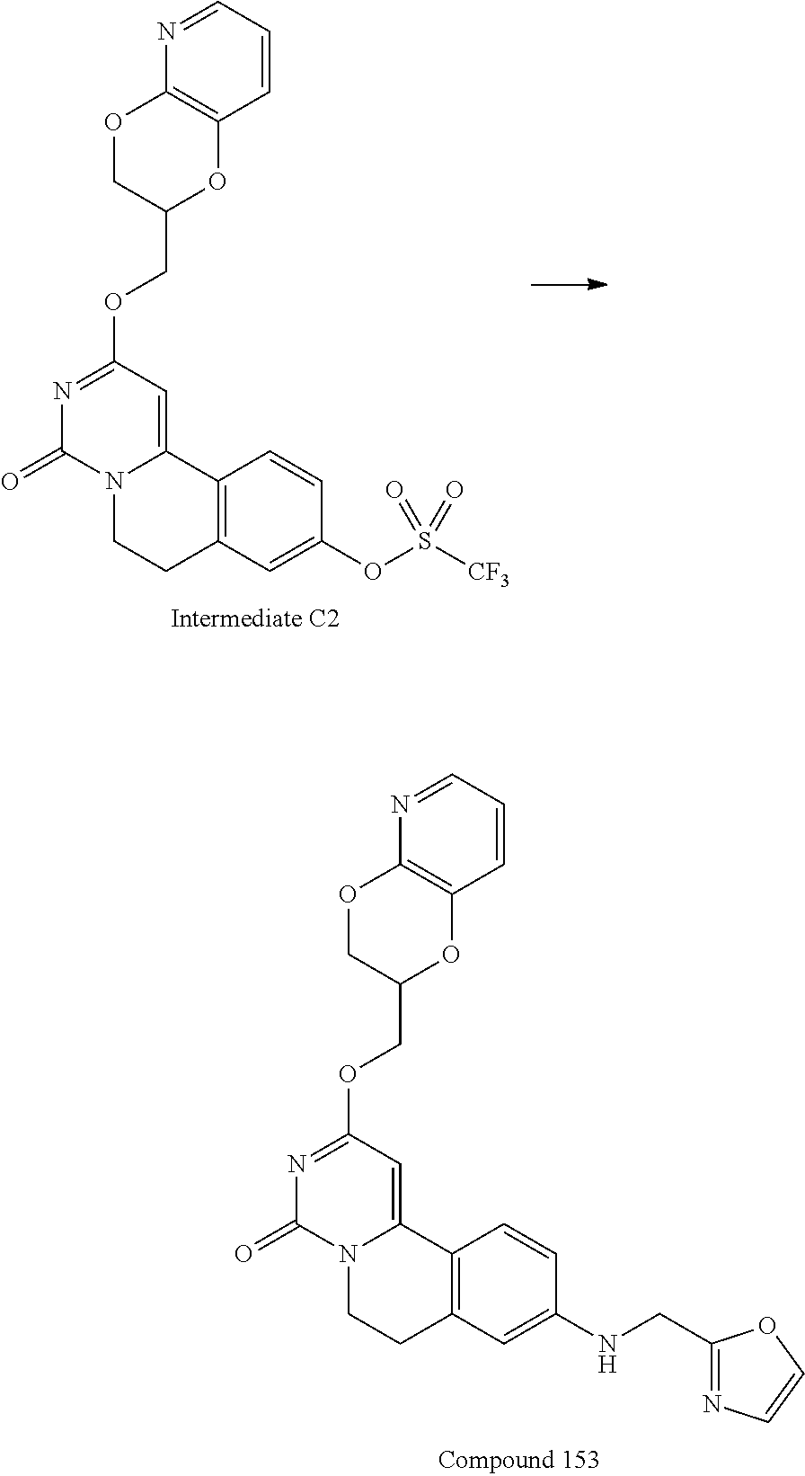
C12=C(C=C(OS([CF3])(=O)=O)C=C1)CCN1C2=CC(OCC2OC3=C(OC2)N=CC=C3)=NC1=O.C12=C(C=C(NCC3=NC=CO3)C=C1)CCN1C2=CC(OCC2OC3=C(OC2)N=CC=C3)=NC1=O
